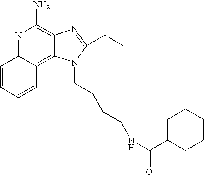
N1=C2C(=C3C(=C1N)N=C(CC)N3CCCCNC(C1CCCCC1)=O)C=CC=C2
